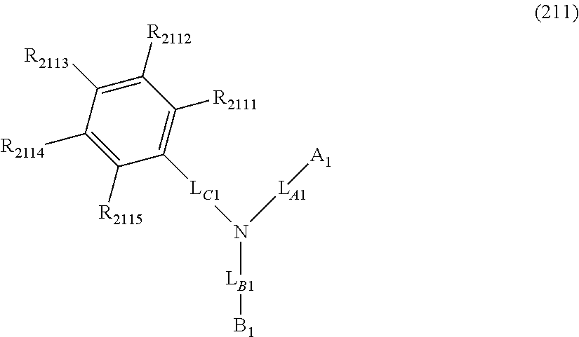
[LB1]([B1])N([LA1][A1])[LC1]C1=C([R2111])C([R2112])=C([R2113])C([R2114])=C1[R2115]
